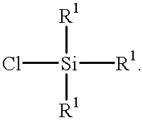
[R1][Si](Cl)([R1])[R1]
